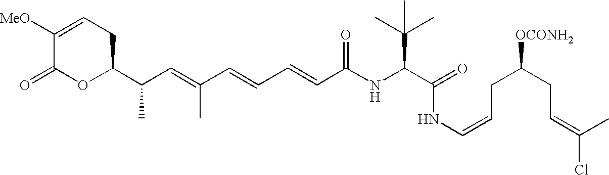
C(C=C(C=CC=CC(NC(C(=O)NC=CCC(CC=C(C)Cl)[OCONH2])C(C)(C)C)=O)C)(C1OC(=O)C([MeO])=CC1)C
